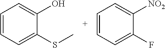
C1=CC=C([NO2])C(F)=C1.C1=CC=C(O)C(SC)=C1
